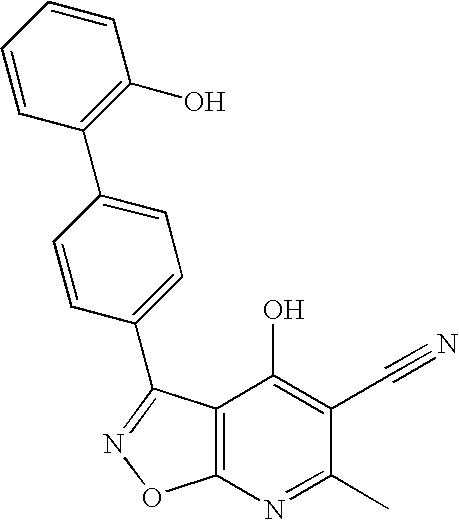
C1=CC(C2=CC=C(C3=NOC4=C3C(O)=C(C#N)C(C)=N4)C=C2)=C(O)C=C1
